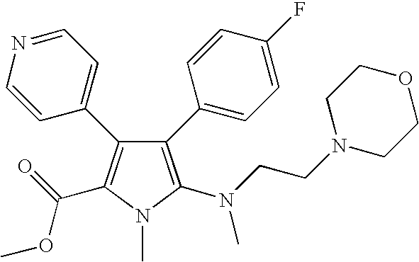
C1(C2=CC=C(F)C=C2)=C(N(CCN2CCOCC2)C)N(C)C(C(=O)OC)=C1C1=CC=NC=C1
